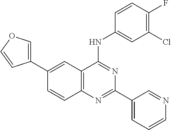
C12=C(N=C(C3=CC=CN=C3)N=C1NC1=CC(Cl)=C(F)C=C1)C=CC(C1=COC=C1)=C2
